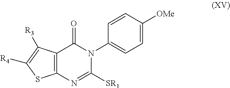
C12=C(N=C([SR1])N(C3=CC=C([OMe])C=C3)C1=O)SC([R4])=C2[R3]
